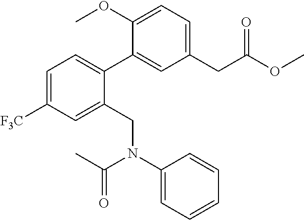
C1=C([F3C])C=C(CN(C2=CC=CC=C2)C(C)=O)C(C2=CC(CC(OC)=O)=CC=C2OC)=C1
